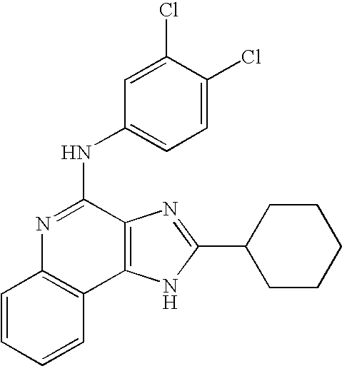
C1=CC=CC2=C1N=C(NC1=CC=C(Cl)C(Cl)=C1)C1=C2NC(C2CCCCC2)=N1
